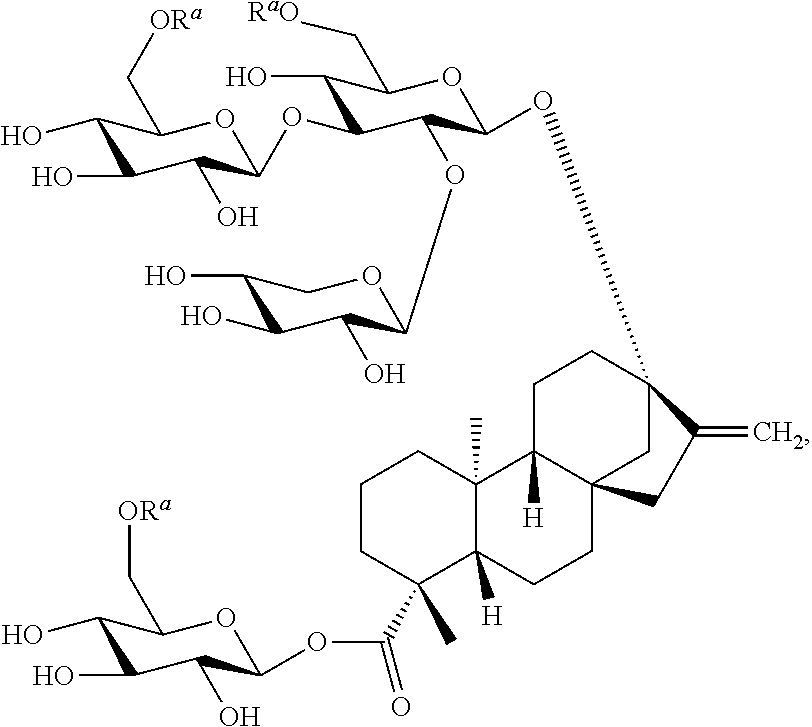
C12(C)C([H])(CCC34C1([H])CCC(OC1OC(C[RaO])C(O)C(OC5OC(C[ORa])C(O)C(O)C5O)C1OC1OCC(O)C(O)C1O)(C3)C(=C)C4)C(C(OC1OC(C[ORa])C(O)C(O)C1O)=O)(C)CCC2
